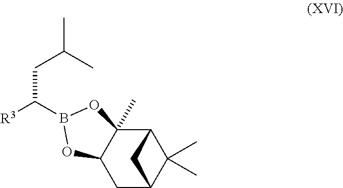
C1(C)(C)C2C3(C)C(CC1C2)OB(C(CC(C)C)[R3])O3
